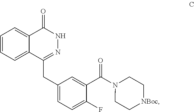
C1=CC=C2C(=C1)C(=O)NN=C2CC1=CC=C(F)C(C(N2CC[NBoc]CC2)=O)=C1
